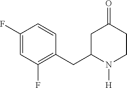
C1(F)=CC(F)=C(CC2N([H])CCC(=O)C2)C=C1
